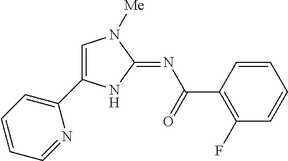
C1=C(C2=CC=CC=N2)NC(=NC(=O)C2=C(F)C=CC=C2)N1[Me]
